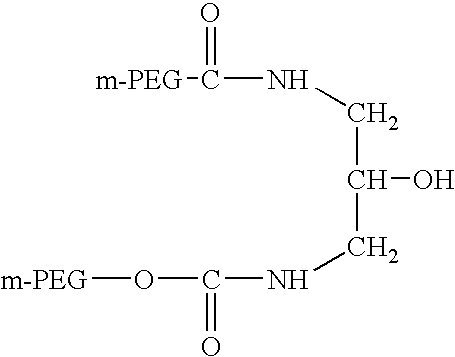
[m-PEG]C(NCC(O)CNC(O[m-PEG])=O)=O
